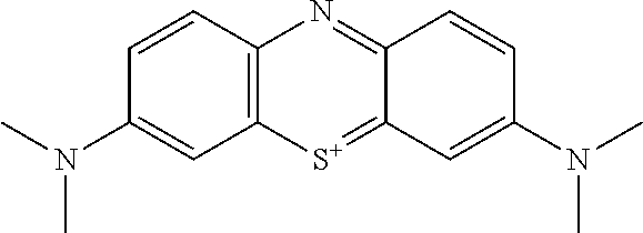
C1(N(C)C)=CC2=C(C=C1)N=C1C(=[S+]2)C=C(N(C)C)C=C1
